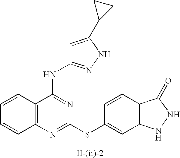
C12=C(N=C(SC3=CC4=C(C=C3)C(=O)NN4)N=C1NC1=NNC(C3CC3)=C1)C=CC=C2
